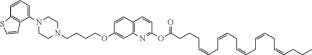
C1N(C2=CC=CC3=C2C=CS3)CCN(CCCCOC2=CC3=C(C=C2)C=CC(OC(CCCC=CCC=CCC=CCC=CCC=CCCC)=O)=N3)C1
